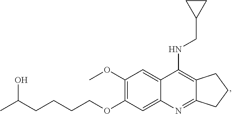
C12=C(NCC3CC3)C3=CC(OC)=C(OCCCCC(C)O)C=C3N=C1CCC2
